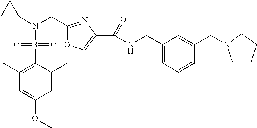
N(CC1=NC(C(=O)NCC2=CC=CC(CN3CCCC3)=C2)=CO1)(S(C1=C(C)C=C(OC)C=C1C)(=O)=O)C1CC1
